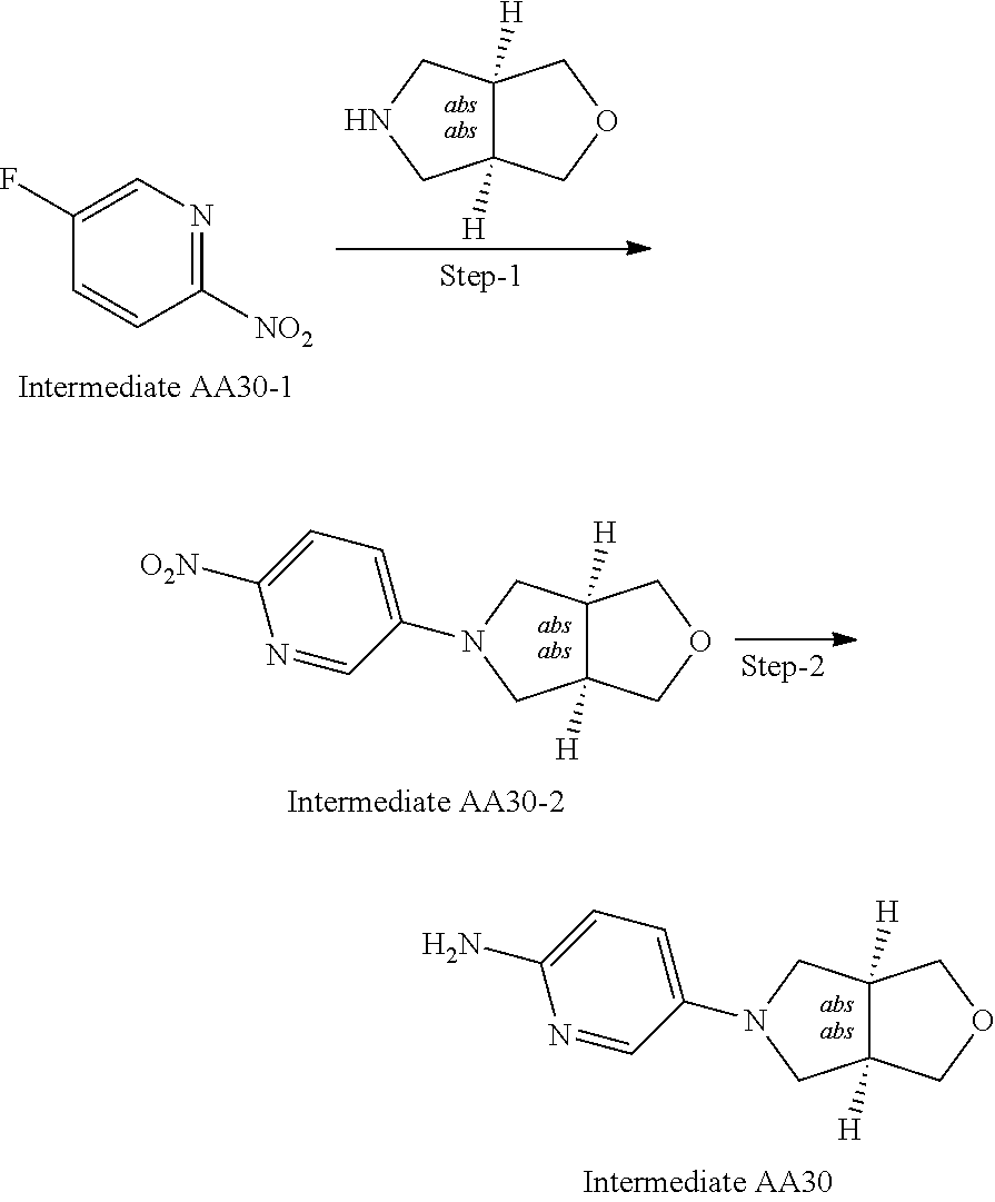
C12([H])C([H])(CNC1)COC2.C1([NO2])=NC=C(F)C=C1.C12([H])C([H])(CN(C3=CC=C([O2N])N=C3)C1)COC2.C12([H])C([H])(CN(C3=CC=C(N)N=C3)C1)COC2
